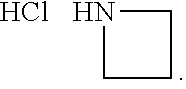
C1CCN1.Cl
